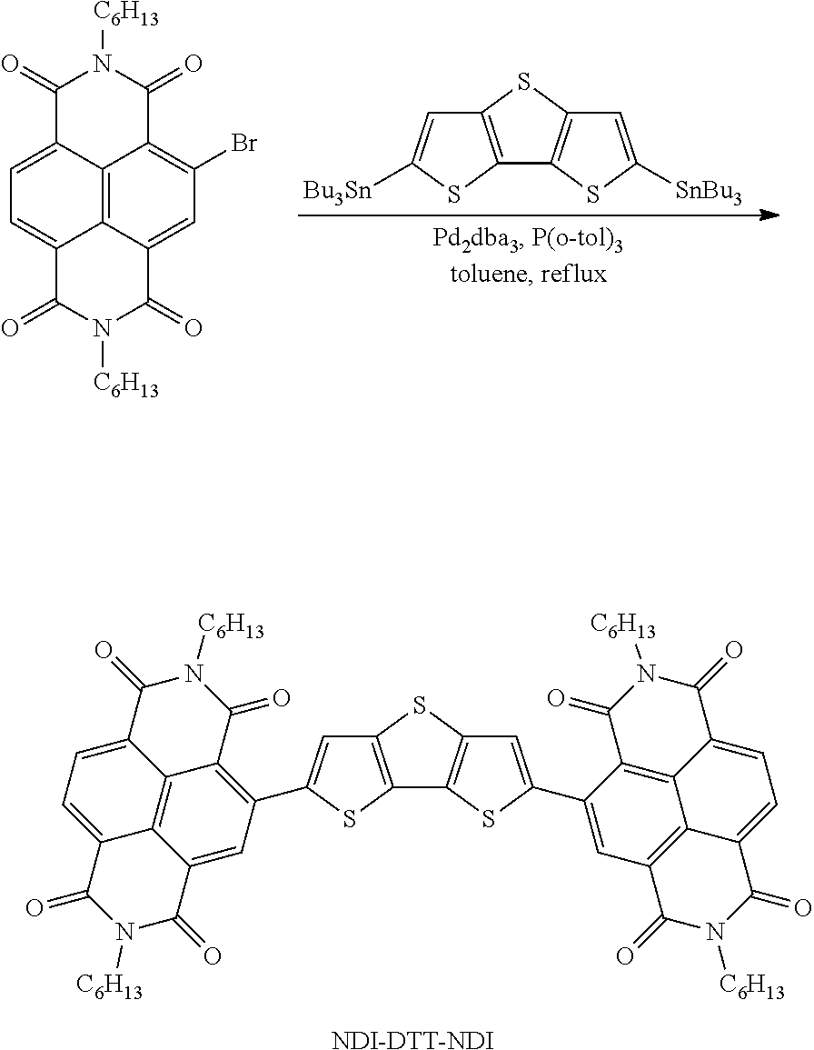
C12=C(SC3=C1SC([SnBu3])=C3)C=C([Bu3Sn])S2.C1=C2C3=C4C(=C1)C(=O)N([C6H13])C(=O)C4=CC(Br)=C3C(=O)N([C6H13])C2=O.C1(C2=CC3=C(C4=C(S3)C=C(C3=C5C6=C7C(=C3)C(=O)N([C6H13])C(=O)C7=CC=C6C(=O)N([C6H13])C5=O)S4)S2)=CC2=C3C4=C1C(=O)N([C6H13])C(=O)C4=CC=C3C(=O)N([C6H13])C2=O.[NDI-DTT-NDI]
